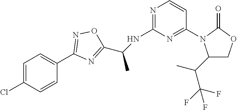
C1(N2C(C(C)C(F)(F)F)COC2=O)=NC(NC(C)C2=NC(C3=CC=C(Cl)C=C3)=NO2)=NC=C1
